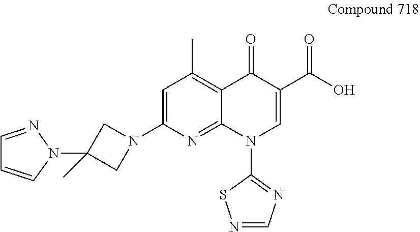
C1=NN(C2(C)CN(C3=CC(C)=C4C(=N3)N(C3=NC=NS3)C=C(C(O)=O)C4=O)C2)C=C1
